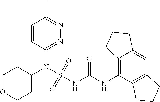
C1(N(S(NC(NC2=C3C(=CC4=C2CCC4)CCC3)=O)(=O)=O)C2CCOCC2)=NN=C(C)C=C1
